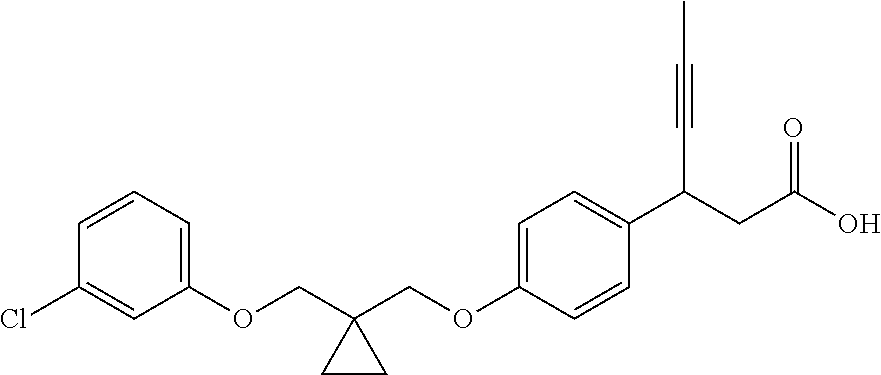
C1(OCC2(COC3=CC=C(C(CC(O)=O)C#CC)C=C3)CC2)=CC=CC(Cl)=C1
